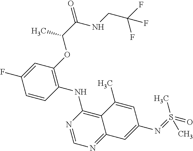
C1=CC(NC2=C3C(=NC=N2)C=C(N=S(=O)(C)C)C=C3C)=C(OC(C(NCC(F)(F)F)=O)C)C=C1F
